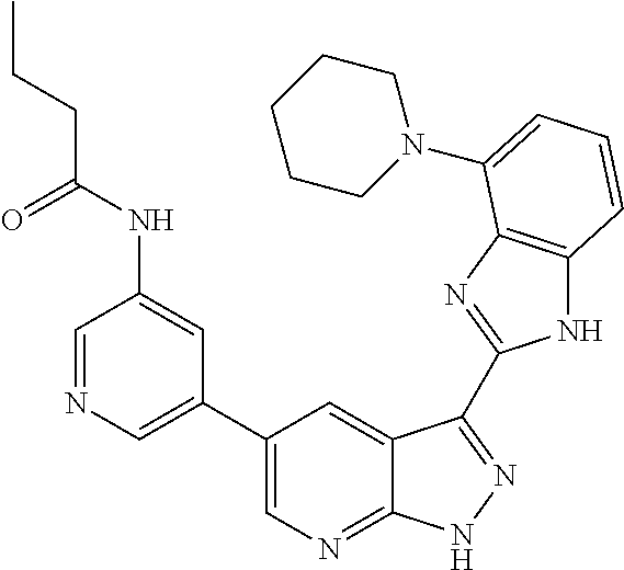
C1(C2=CN=CC(NC(CCC)=O)=C2)=CN=C2C(=C1)C(C1=NC3=C(N1)C=CC=C3N1CCCCC1)=NN2
